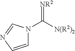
C1=CN=CN1C([N(R2)2])=[NR2]
